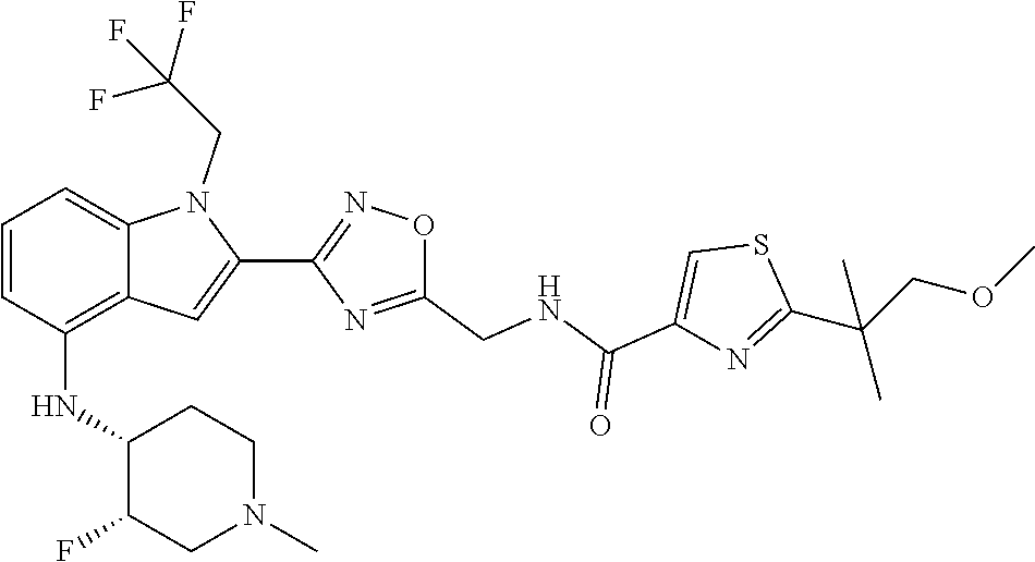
S1C(C(C)(COC)C)=NC(C(=O)NCC2=NC(C3=CC4=C(NC5C(F)CN(C)CC5)C=CC=C4N3CC(F)(F)F)=NO2)=C1
